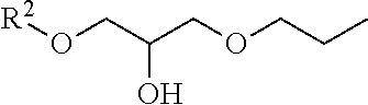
[R2]OCC(COCCC)O
